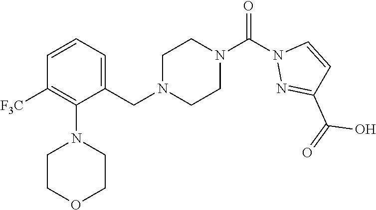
N1(C(N2N=C(C(=O)O)C=C2)=O)CCN(CC2=CC=CC([F3C])=C2N2CCOCC2)CC1
